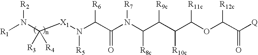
[R1]N(C([X1]N(C(C(N(C(C(C(C(OC([R12c])C([Q])=O)[R11c])[R10c])[R9c])[R8c])[R7])=O)[R6])[R5])([R3])[R4])[R2]
